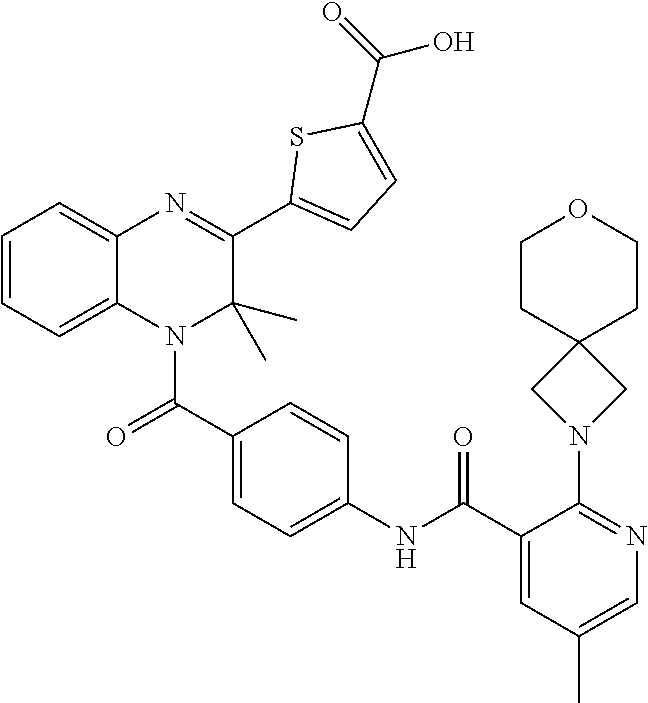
C1=CC=C2C(=C1)N=C(C1=CC=C(C(=O)O)S1)C(C)(C)N2C(C1=CC=C(NC(C2=CC(C)=CN=C2N2CC3(C2)CCOCC3)=O)C=C1)=O
